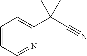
C1=CC=NC(C(C#N)(C)C)=C1
